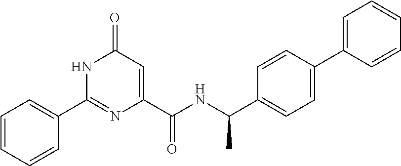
C1(=O)C=C(C(NC(C2=CC=C(C3=CC=CC=C3)C=C2)C)=O)N=C(C2=CC=CC=C2)N1
